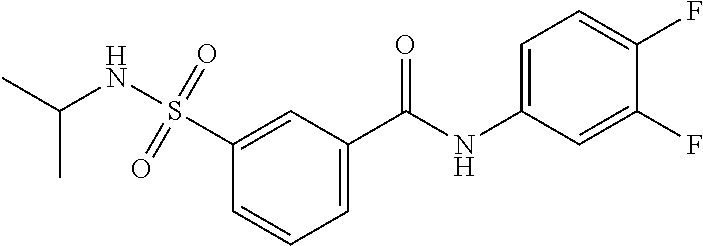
C1=C(C(NC2=CC=C(F)C(F)=C2)=O)C=C(S(=O)(=O)NC(C)C)C=C1
